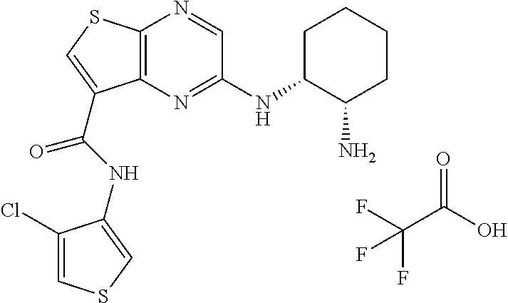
O=C(O)C(F)(F)F.C12=C(N=C(NC3C(N)CCCC3)C=N1)C(C(=O)NC1=CSC=C1Cl)=CS2
